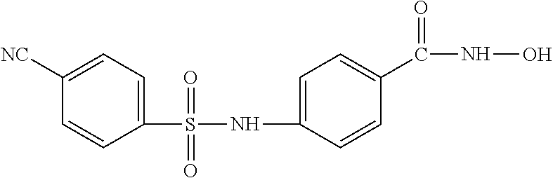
C1(S(NC2=CC=C(C(NO)=O)C=C2)(=O)=O)=CC=C([NC])C=C1
